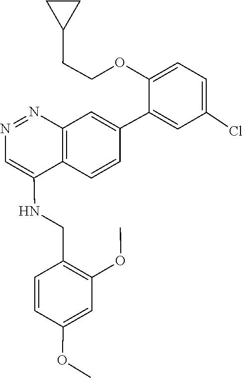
N1=NC2=C(C(NCC3=C(OC)C=C(OC)C=C3)=C1)C=CC(C1=CC(Cl)=CC=C1OCCC1CC1)=C2
